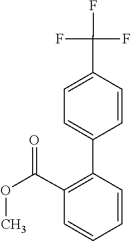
COC(C1=C(C2=CC=C(C(F)(F)F)C=C2)C=CC=C1)=O
